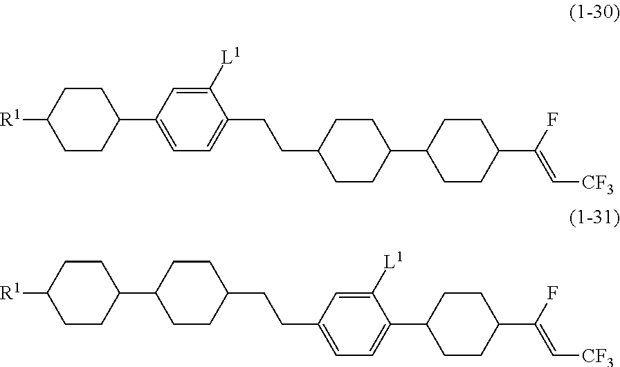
C1CC(C2CCC(CCC3=CC=C(C4CCC(C(F)=C[CF3])CC4)C([L1])=C3)CC2)CCC1[R1].C1CC(C2=CC=C(CCC3CCC(C4CCC(C(F)=C[CF3])CC4)CC3)C([L1])=C2)CCC1[R1]
